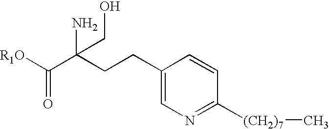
[R1O]C(C(CCC1=CN=C([(CH2)7]C)C=C1)(N)CO)=O
